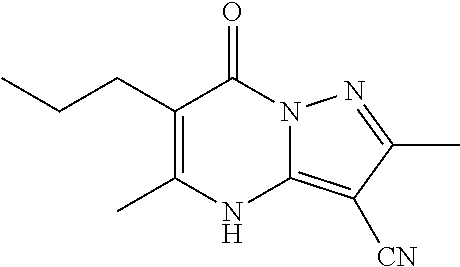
C(CC1=C(C)NC2=C([CN])C(C)=NN2C1=O)C
